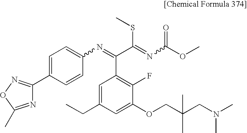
C1=C(C2=NOC(C)=N2)C=CC(N=C(C(=NC(OC)=O)SC)C2=C(F)C(OCC(CN(C)C)(C)C)=CC(CC)=C2)=C1
